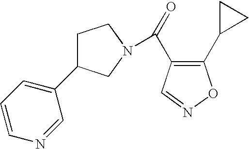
O=C(C1=C(C2CC2)ON=C1)N1CC(C2=CC=CN=C2)CC1
